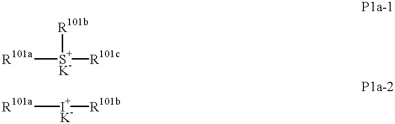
[R101a][S+K-]([R101c])[R101b].[R101a][I+K-][R101b]
